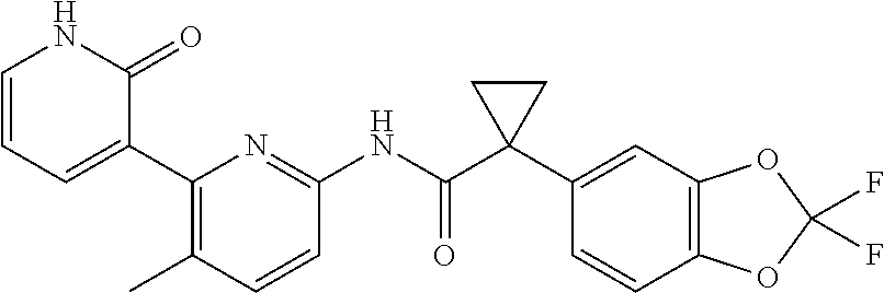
C1=CC=C(C2=C(C)C=CC(NC(C3(C4=CC5=C(C=C4)OC(F)(F)O5)CC3)=O)=N2)C(=O)N1
